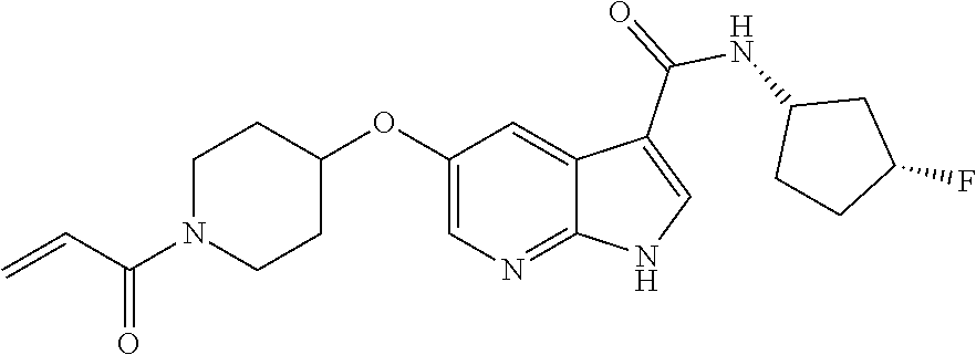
C1N(C(C=C)=O)CCC(OC2=CN=C3C(=C2)C(C(=O)NC2CCC(F)C2)=CN3)C1
